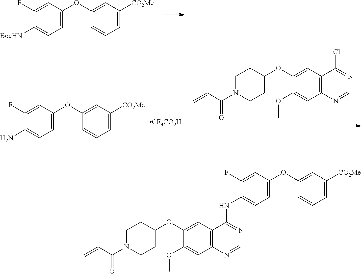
C1=CC=C([CO2Me])C=C1OC1=CC=C([BocHN])C(F)=C1.C1=CC=C([CO2Me])C=C1OC1=CC=C(N)C(F)=C1.[CF3CO2H].C1(Cl)=NC=NC2=C1C=C(OC1CCN(C(C=C)=O)CC1)C(OC)=C2.C1=CC=C([CO2Me])C=C1OC1=CC=C(NC2=NC=NC3=C2C=C(OC2CCN(C(=O)C=C)CC2)C(OC)=C3)C(F)=C1
